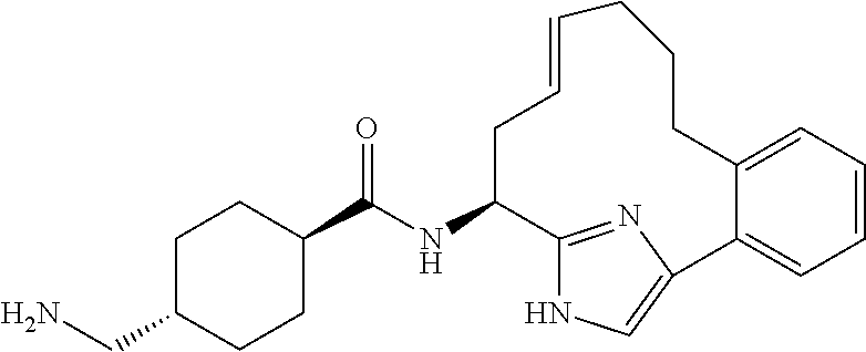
C1CC(C(NC2C3=NC(=CN3)C3=CC=CC=C3CCCC=CC2)=O)CCC1CN
